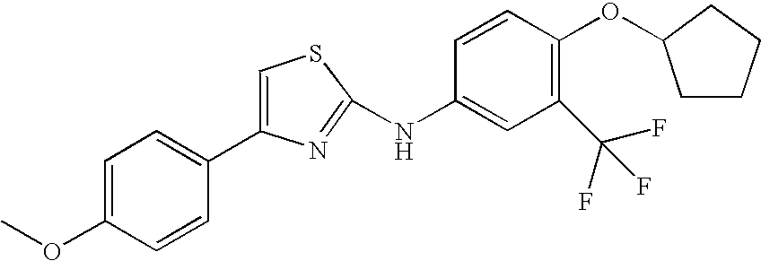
C1(C2=CC=C(OC)C=C2)=CSC(NC2=CC(C(F)(F)F)=C(OC3CCCC3)C=C2)=N1
